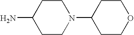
NC1CCN(C2CCOCC2)CC1
